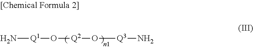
N[Q1]O[Q2]O[Q3]N
